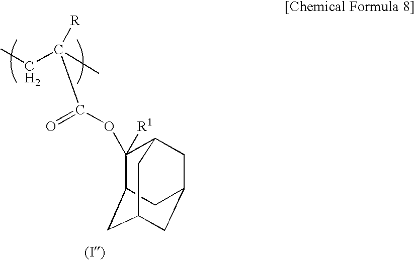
C1(OC(=O)C([R])(C)CC)([R1])C2CC3CC(CC1C3)C2
